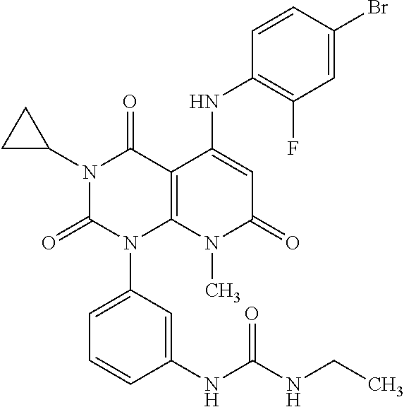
N1(C2CC2)C(=O)N(C2=CC=CC(NC(NCC)=O)=C2)C2=C(C1=O)C(NC1=C(F)C=C(Br)C=C1)=CC(=O)N2C
